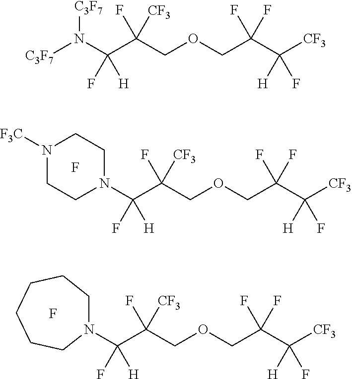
N1([F3C])CCN(C(C([CF3])(F)COCC(C([H])(F)[CF3])(F)F)(F)[H])CC1.F.N1(C(C([CF3])(F)COCC(C([H])(F)[CF3])(F)F)(F)[H])CCCCCC1.F.N(C(C([CF3])(F)COCC(C([H])(F)[CF3])(F)F)(F)[H])([C3F7])[C3F7]
